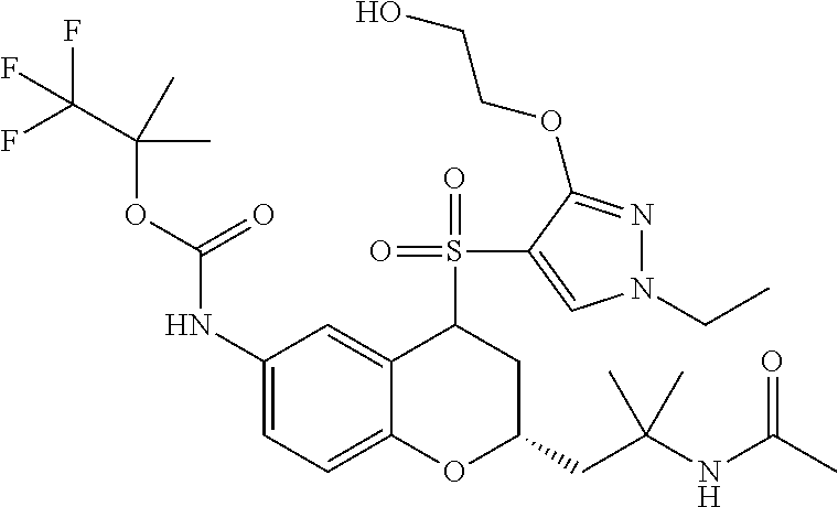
C1(NC(OC(C(F)(F)F)(C)C)=O)=CC=C2C(=C1)C(S(=O)(C1=CN(CC)N=C1OCCO)=O)CC(CC(NC(C)=O)(C)C)O2
